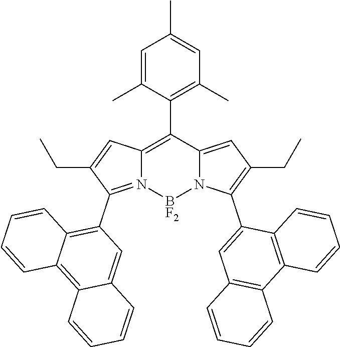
C1=C(C)C(C2=C3N(=C(C4=C5C(=C6C(=C4)C=CC=C6)C=CC=C5)C(CC)=C3)[BF2]N3C2=CC(CC)=C3C2=CC3=C(C4=C2C=CC=C4)C=CC=C3)=C(C)C=C1C
